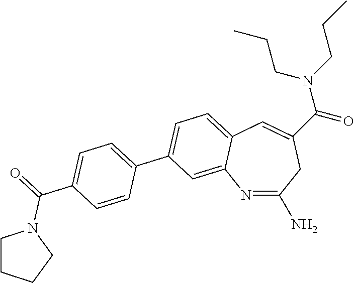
N1=C(N)CC(C(N(CCC)CCC)=O)=CC2=CC=C(C3=CC=C(C(=O)N4CCCC4)C=C3)C=C12
